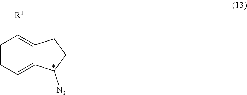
C1=CC=C2C(=C1[R1])CCC2[N3]
